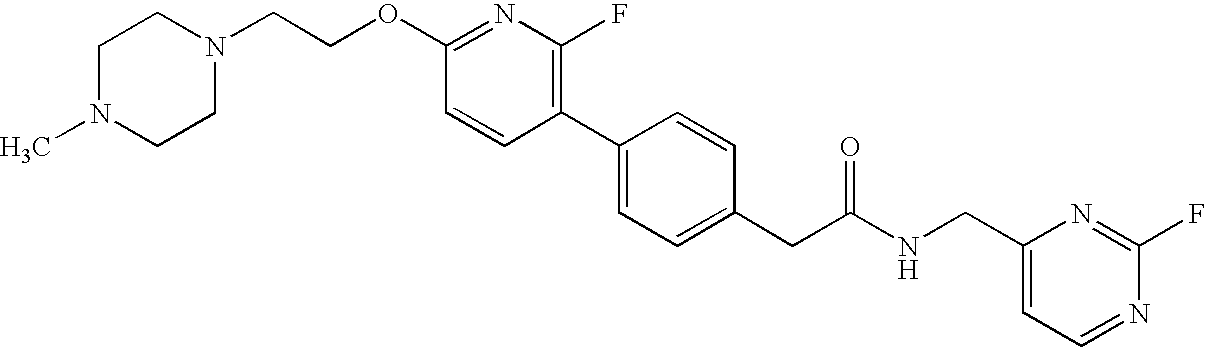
C1=CC(C2=CC=C(CC(NCC3=CC=NC(F)=N3)=O)C=C2)=C(F)N=C1OCCN1CCN(C)CC1
